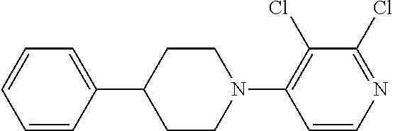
C1=CC(C2CCN(C3=C(Cl)C(Cl)=NC=C3)CC2)=CC=C1
